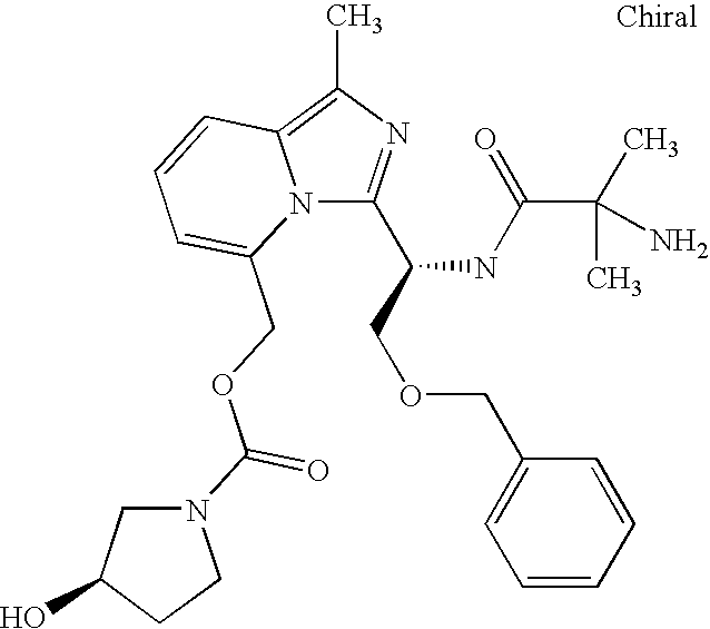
N12C(C(COCC3=CC=CC=C3)NC(C(C)(N)C)=O)=NC(C)=C1C=CC=C2COC(=O)N1CC(O)CC1
